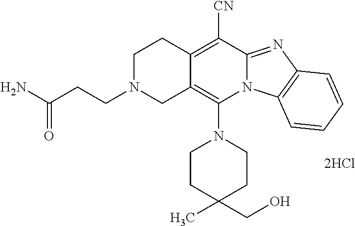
[2HCl].C12=C([CN])C3=NC4=C(N3C(N3CCC(C)(CO)CC3)=C1CN(CCC(N)=O)CC2)C=CC=C4
